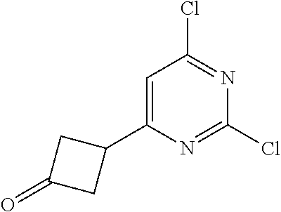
C1=C(C2CC(=O)C2)N=C(Cl)N=C1Cl
